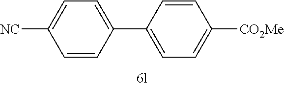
C1=C([CN])C=CC(C2=CC=C([CO2Me])C=C2)=C1
